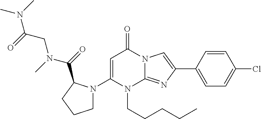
C1=C(N2CCCC2C(=O)N(CC(=O)N(C)C)C)N(CCCCC)C2=NC(C3=CC=C(Cl)C=C3)=CN2C1=O
